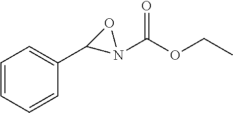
C1=CC=CC(C2N(C(OCC)=O)O2)=C1
